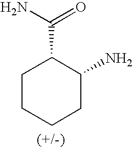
C1CCCC(N)C1C(N)=O
